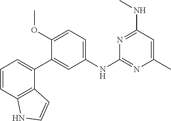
C1=C(NC2=NC(C)=CC(NC)=N2)C=C(C2=CC=CC3=C2C=CN3)C(OC)=C1
